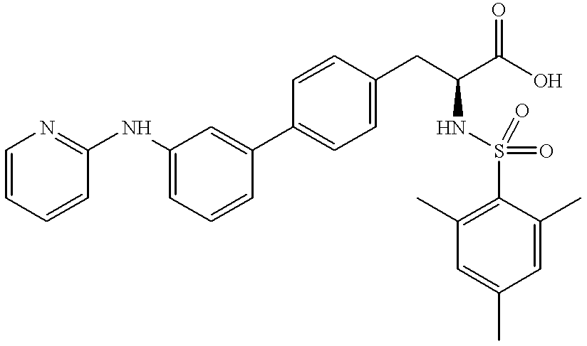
C1=CC=CC(NC2=CC=CC(C3=CC=C(CC(NS(=O)(=O)C4=C(C)C=C(C)C=C4C)C(=O)O)C=C3)=C2)=N1
